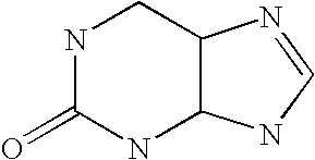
C12C(NC=N1)NC(=O)NC2
